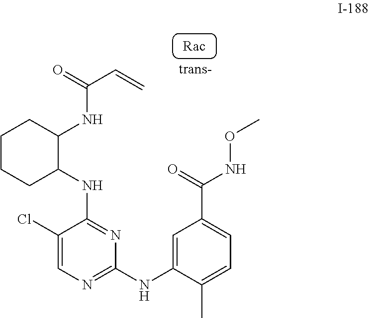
C1CCC(NC2=NC(NC3=CC(C(NOC)=O)=CC=C3C)=NC=C2Cl)C(NC(C=C)=O)C1
